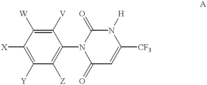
C1([X])=C([Y])C([Z])=C(N2C(=O)C=C([CF3])N([H])C2=O)C([V])=C1[W]
